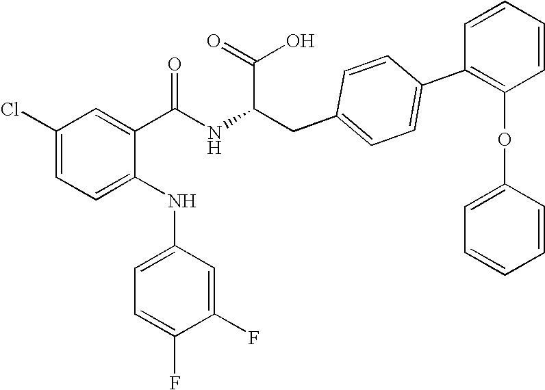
C1(Cl)=CC=C(NC2=CC=C(F)C(F)=C2)C(C(NC(CC2=CC=C(C3=C(OC4=CC=CC=C4)C=CC=C3)C=C2)C(=O)O)=O)=C1
